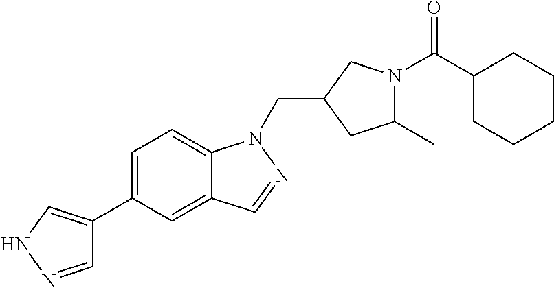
C1=NNC=C1C1=CC=C2C(=C1)C=NN2CC1CN(C(C2CCCCC2)=O)C(C)C1
